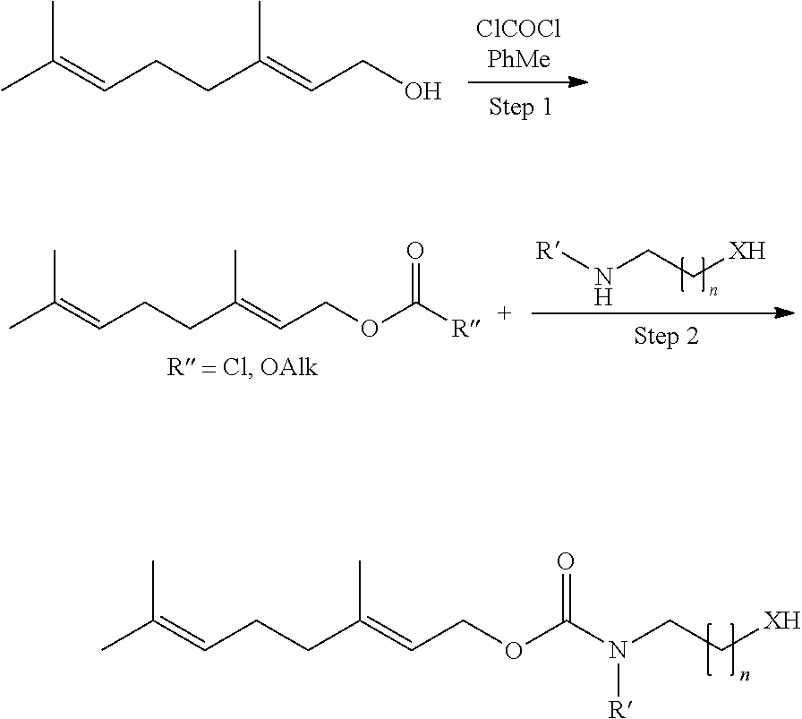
CC(=CCCC(=CCO)C)C.CC(=CCCC(=CCOC([R])=O)C)C.[R]NCC[XH].CC(=CCCC(=CCOC(N(CC[XH])[R])=O)C)C
